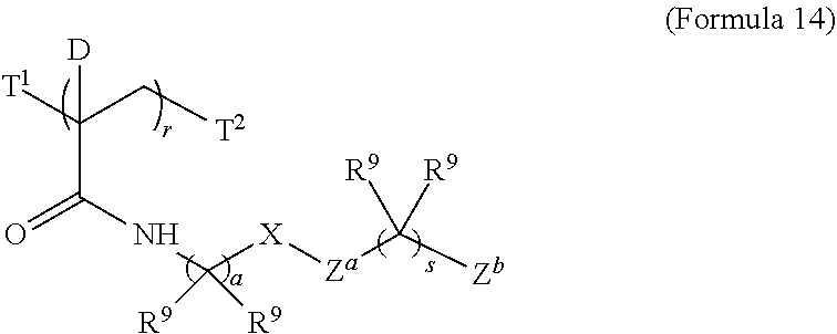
O=C(NC([X][Za]C([Zb])([R9])[R9])([R9])[R9])C([T1])(C[T2])[D]
